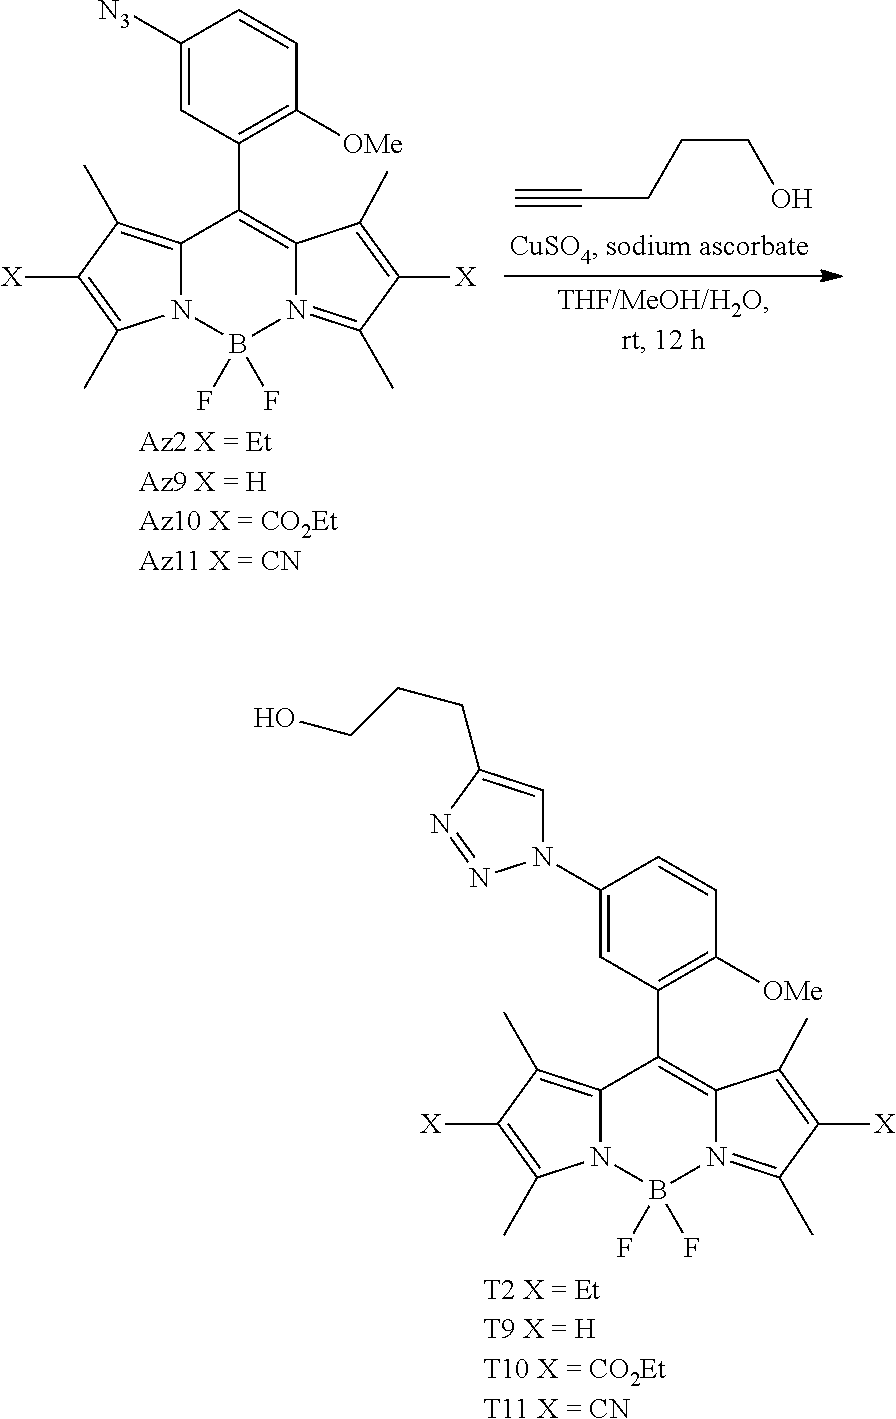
C12=C(C)C([X])=C(C)N1B(F)(F)N1=C(C)C([X])=C(C)C1=C2C1=C([OMe])C=CC([N3])=C1.[Az2 X = EtAz9 X = HAz10 X = CO2EtAz11 X = CN].C#CCCCO.C12=C(C)C([X])=C(C)N1B(F)(F)N1=C(C)C([X])=C(C)C1=C2C1=C([OMe])C=CC(N2C=C(CCCO)N=N2)=C1.[T2 X = EtT9 X = HT10 X = CO2EtT11 X = CN]
